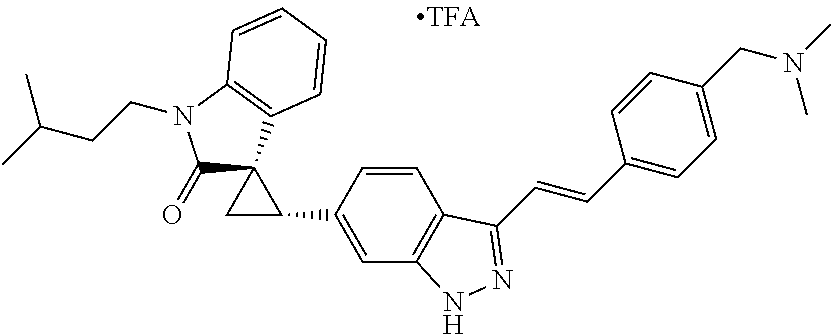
C1(=O)C2(C3=C(N1CCC(C)C)C=CC=C3)CC2C1=CC2=C(C=C1)C(C=CC1=CC=C(CN(C)C)C=C1)=NN2
